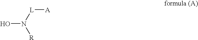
ON([L][A])[R]
